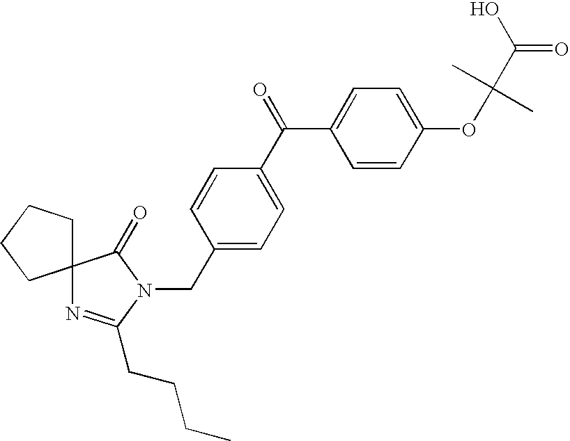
C12(N=C(CCCC)N(CC3=CC=C(C(C4=CC=C(OC(C(=O)O)(C)C)C=C4)=O)C=C3)C1=O)CCCC2
